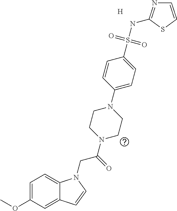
[H].C1=C(OC)C=C2C(=C1)N(CC(N1CCN(C3=CC=C(S(NC4=NC=CS4)(=O)=O)C=C3)CC1)=O)C=C2
